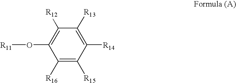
C1([R12])=C(O[R11])C([R16])=C([R15])C([R14])=C1[R13]
